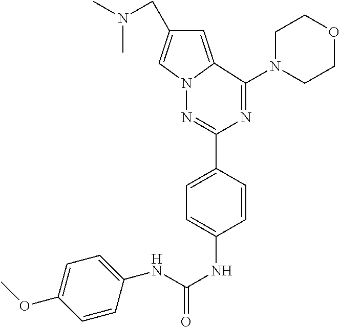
CN(C)CC1=CN2C(=C1)C(N1CCOCC1)=NC(C1=CC=C(NC(NC3=CC=C(OC)C=C3)=O)C=C1)=N2
